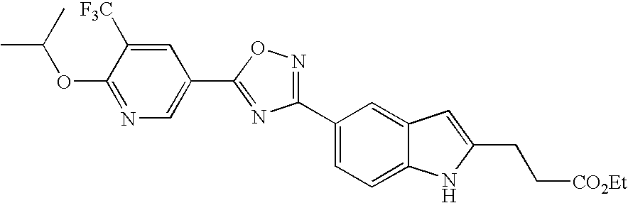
C1(C2=CC=C3C(=C2)C=C(CC[CO2Et])N3)=NOC(C2=CN=C(OC(C)C)C([F3C])=C2)=N1
